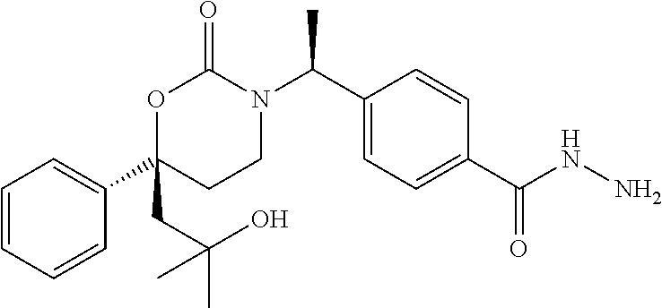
C1=CC=CC(C2(CC(C)(C)O)CCN(C(C3=CC=C(C(NN)=O)C=C3)C)C(=O)O2)=C1
